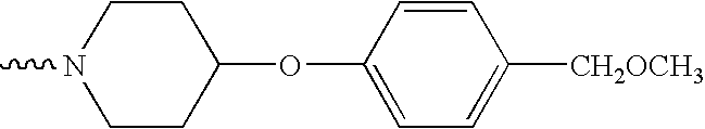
CN1CCC(OC2=CC=C([CH2OCH3])C=C2)CC1
